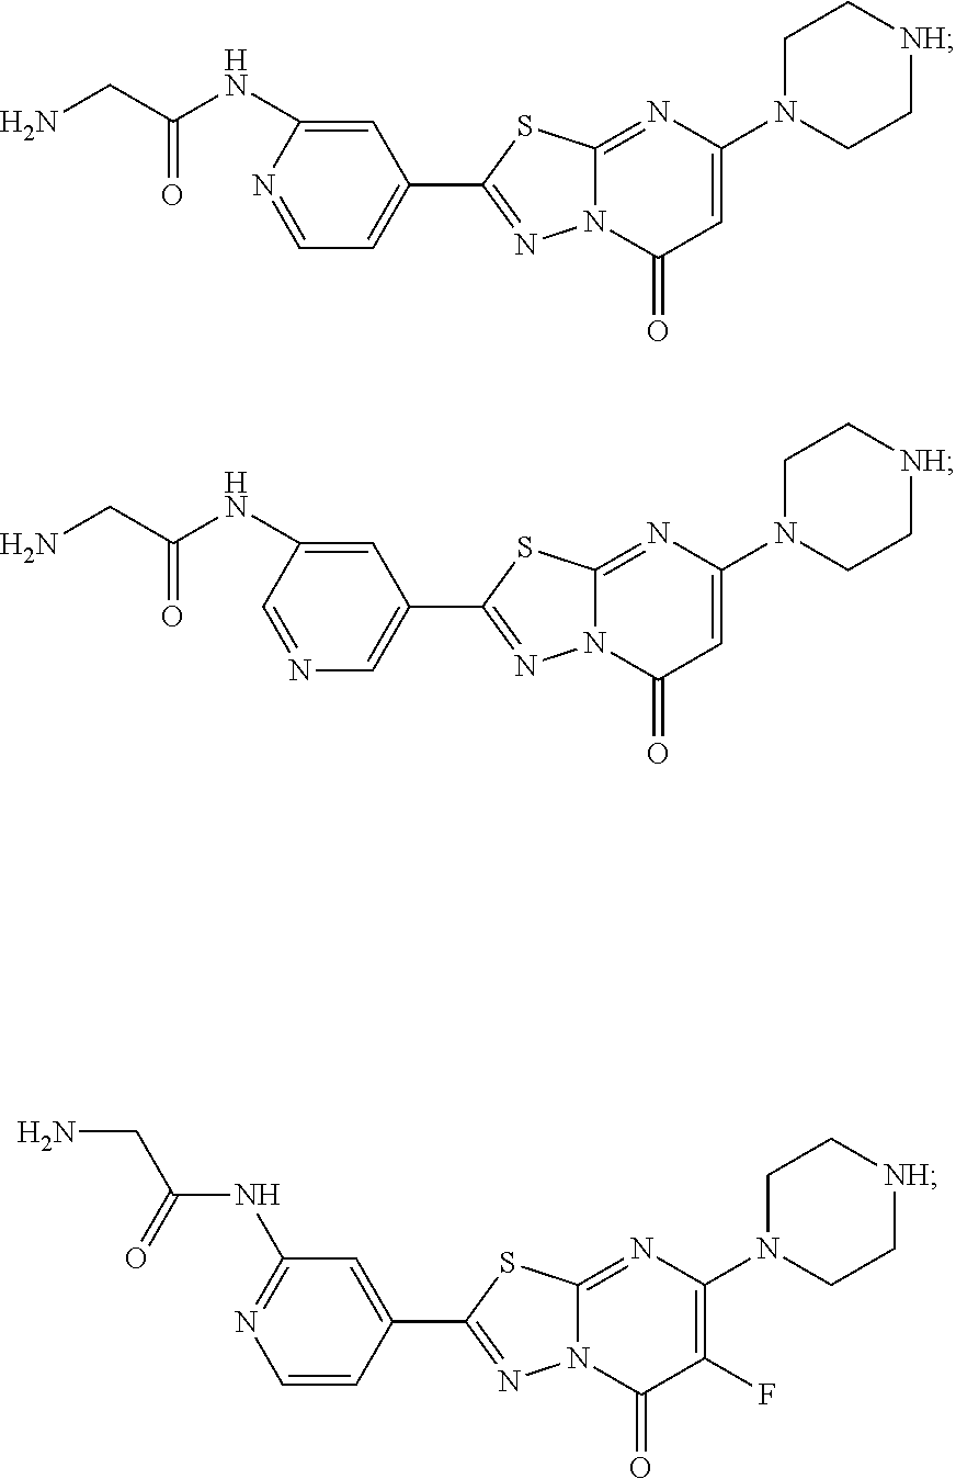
C1N(C2=CC(=O)N3C(=N2)SC(C2=CC=NC(NC(CN)=O)=C2)=N3)CC[NH]C1.C1N(C2=CC(=O)N3C(=N2)SC(C2=CN=CC(NC(CN)=O)=C2)=N3)CC[NH]C1.C1N(C2=C(F)C(=O)N3C(=N2)SC(C2=CC(NC(CN)=O)=NC=C2)=N3)CC[NH]C1
